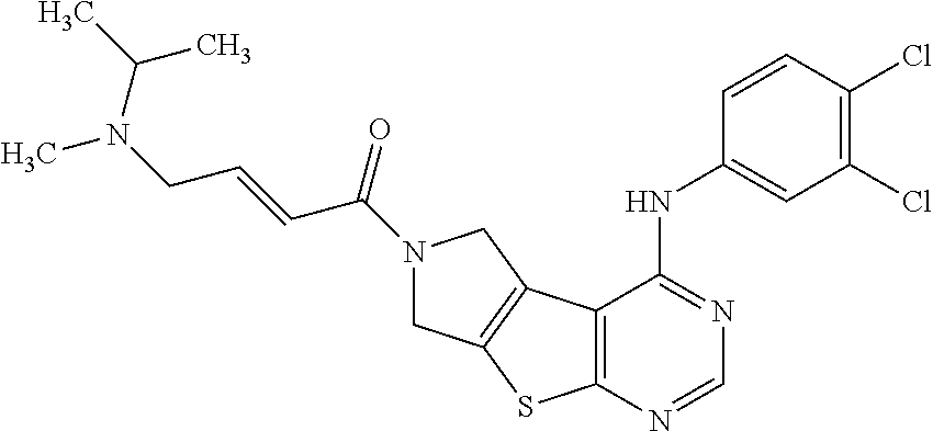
C12=C(N=CN=C1NC1=CC(Cl)=C(Cl)C=C1)SC1=C2CN(C(=O)C=CCN(C(C)C)C)C1
